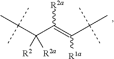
C(C(=C([R1a])C(C)(C)C)[R2a])([R2])(C(C)(C)C)[R2a]
